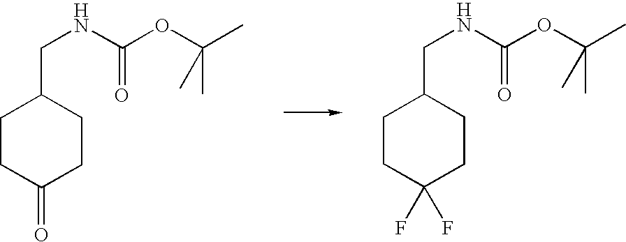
C1CC(=O)CCC1CNC(=O)OC(C)(C)C.C1CC(F)(F)CCC1CNC(=O)OC(C)(C)C
